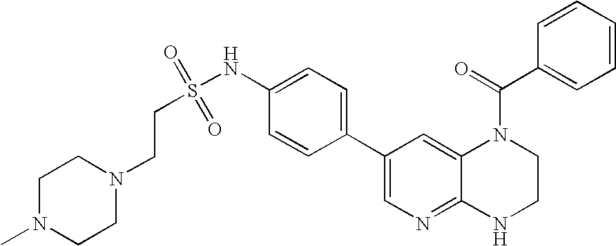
C1(NS(CCN2CCN(C)CC2)(=O)=O)=CC=C(C2=CN=C3C(=C2)N(C(C2=CC=CC=C2)=O)CCN3)C=C1
